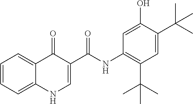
C1(=O)C(C(=O)NC2=C(C(C)(C)C)C=C(C(C)(C)C)C(O)=C2)=CNC2=CC=CC=C12
